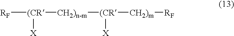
[RF][(CR]([CH2)n-m][(CR]([CH2)m][RF])[X])[X]
